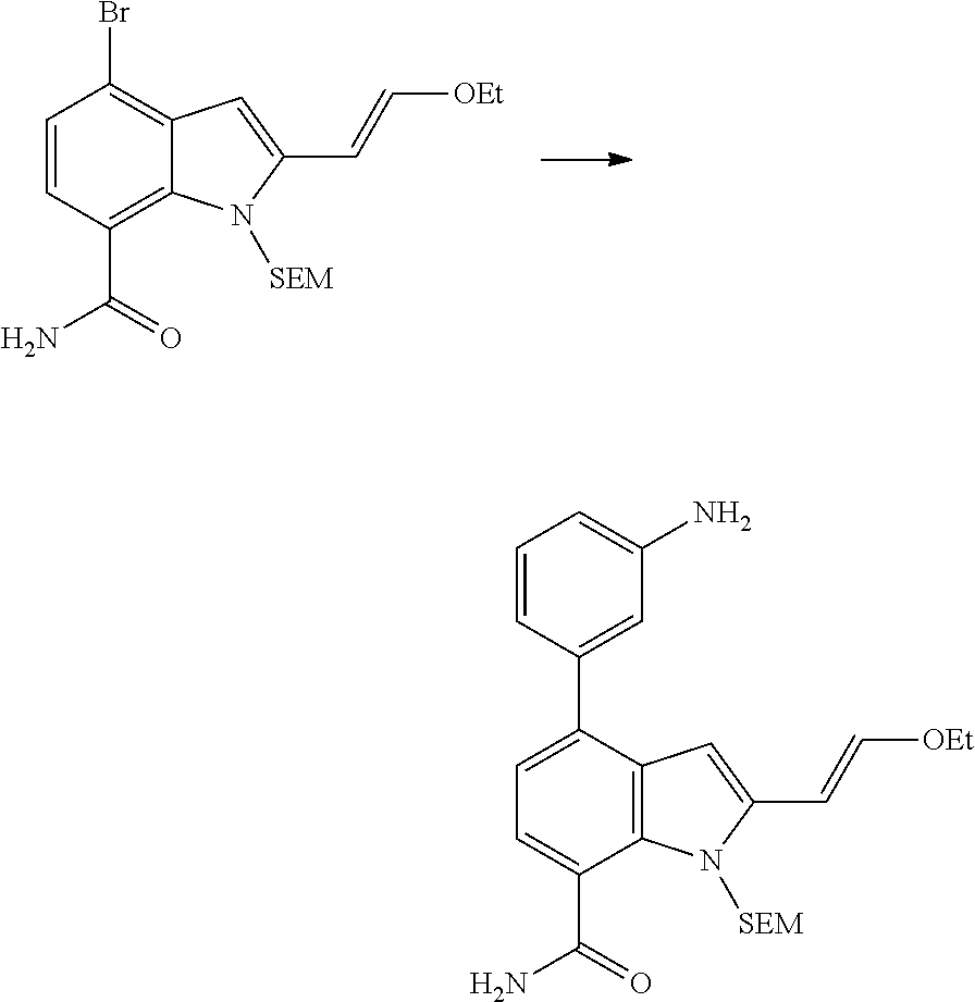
C1=CC(C(=O)N)=C2C(=C1Br)C=C(C=C[OEt])N2[SEM].C1=C(C2=CC(N)=CC=C2)C2=C(C(C(=O)N)=C1)N([SEM])C(C=C[OEt])=C2
